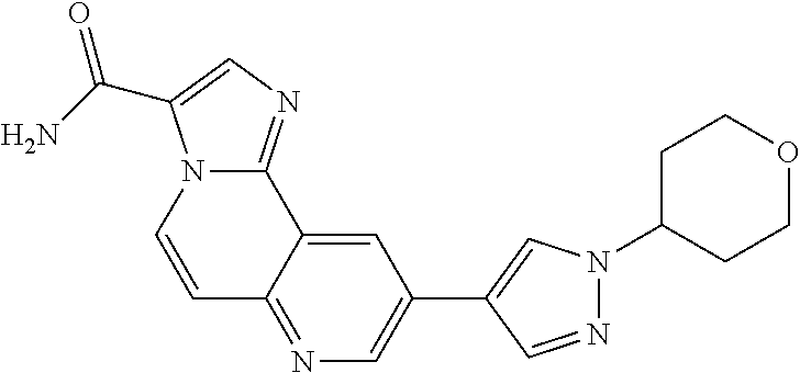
C12=NC=C(C(N)=O)N1C=CC1=NC=C(C3=CN(C4CCOCC4)N=C3)C=C21
